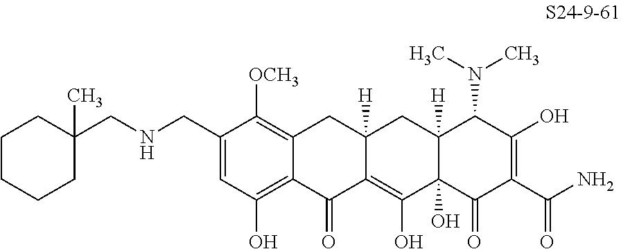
C1=C(CNCC2(C)CCCCC2)C([OCH3])=C2C(=C1O)C(=O)C1=C(O)C3(O)C([H])(CC1([H])C2)C(N(C)C)C(O)=C(C(N)=O)C3=O
